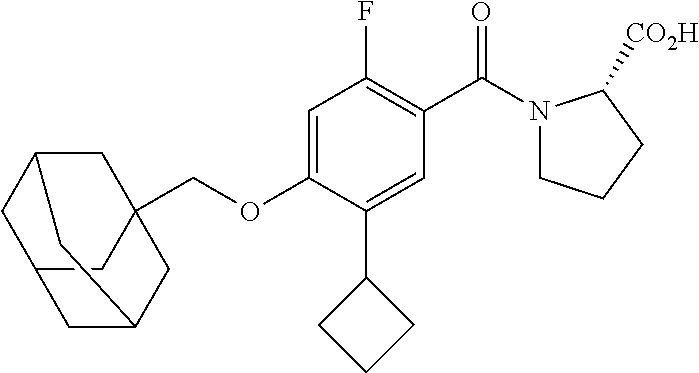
C(OC1=CC(F)=C(C(=O)N2CCCC2[CO2H])C=C1C1CCC1)C12CC3CC(C1)CC(C2)C3
